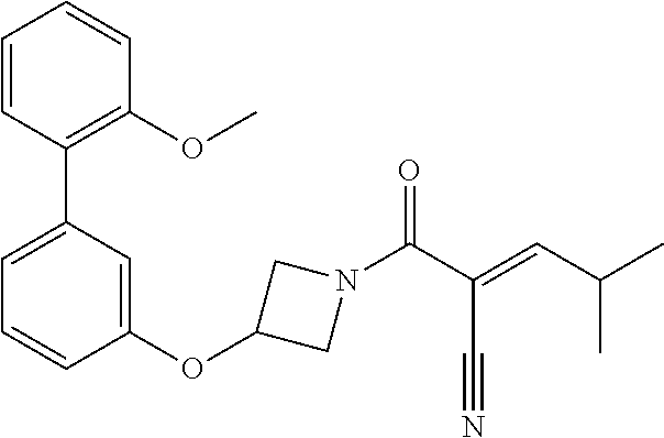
C1=CC(C2=CC=CC(OC3CN(C(C(=CC(C)C)C#N)=O)C3)=C2)=C(OC)C=C1
